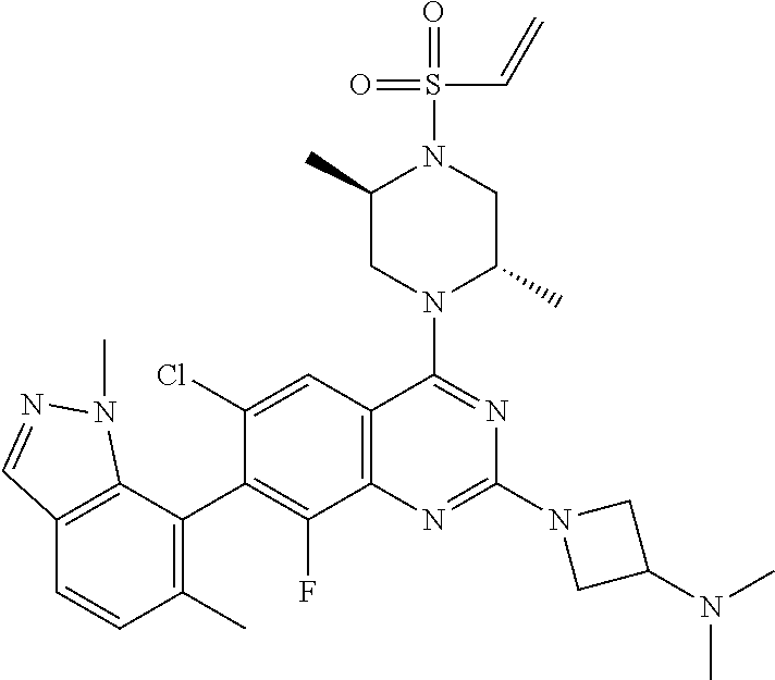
C12=C(C(C3=C(F)C4=C(C=C3Cl)C(N3C(C)CN(S(=O)(=O)C=C)C(C)C3)=NC(N3CC(N(C)C)C3)=N4)=C(C)C=C1)N(C)N=C2
